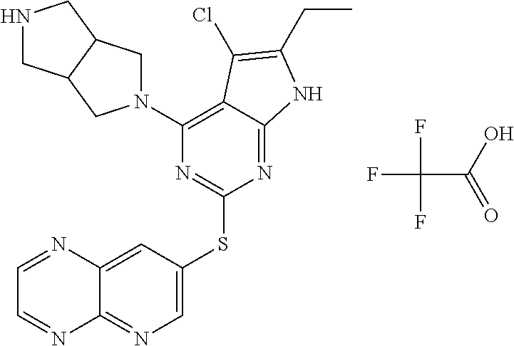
C1=C(SC2=NC(N3CC4C(C3)CNC4)=C3C(=N2)NC(CC)=C3Cl)C=C2C(=N1)N=CC=N2.FC(C(O)=O)(F)F
